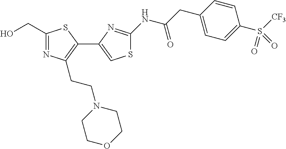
C1(CO)=NC(CCN2CCOCC2)=C(C2=CSC(NC(CC3=CC=C(S([CF3])(=O)=O)C=C3)=O)=N2)S1
